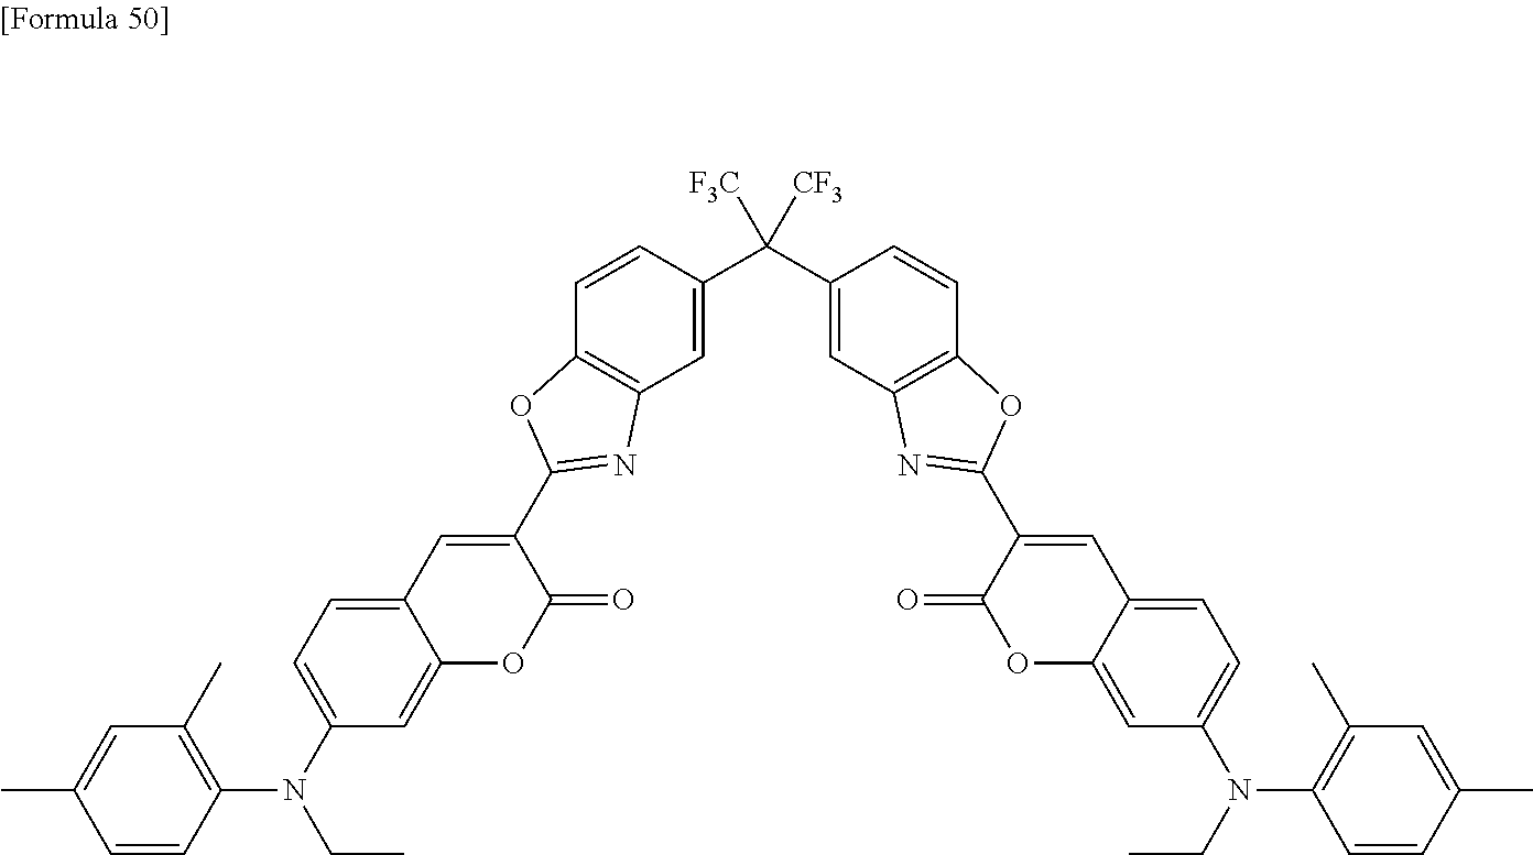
C1=C(C([F3C])(C2=CC3=C(C=C2)OC(C2=CC4=CC=C(N(CC)C5=C(C)C=C(C)C=C5)C=C4OC2=O)=N3)[CF3])C=CC2=C1N=C(C1=CC3=CC=C(N(CC)C4=C(C)C=C(C)C=C4)C=C3OC1=O)O2
